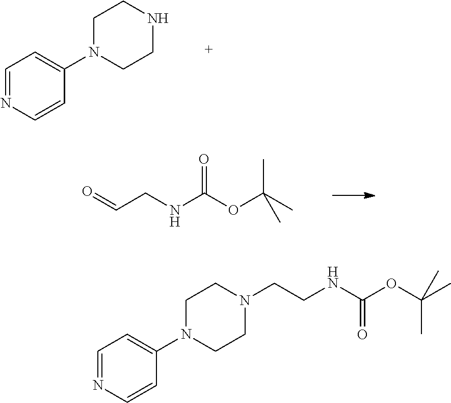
N1CCN(C2=CC=NC=C2)CC1.O=CCNC(OC(C)(C)C)=O.C(CNC(OC(C)(C)C)=O)N1CCN(C2=CC=NC=C2)CC1
